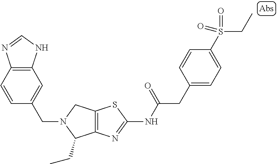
C12=C(N=C(NC(CC3=CC=C(S(CC)(=O)=O)C=C3)=O)S1)C(CC)N(CC1=CC3=C(C=C1)N=CN3)C2
